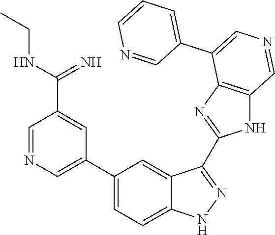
N(C(C1=CC(C2=CC=C3C(=C2)C(C2=NC4=C(N2)C=NC=C4C2=CC=CN=C2)=NN3)=CN=C1)=N)CC
